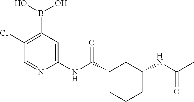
C1(Cl)=C(B(O)O)C=C(NC(C2CCCC(NC(C)=O)C2)=O)N=C1
